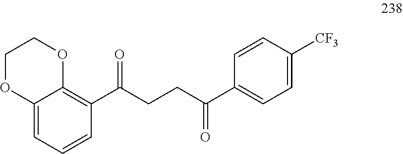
C12=CC=CC(C(CCC(C3=CC=C([CF3])C=C3)=O)=O)=C1OCCO2
